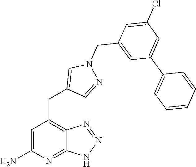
C1=C(N)N=C2C(=C1CC1=CN(CC3=CC(C4=CC=CC=C4)=CC(Cl)=C3)N=C1)N=NN2
